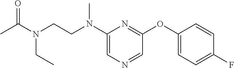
C1(N(CCN(C(C)=O)CC)C)=CN=CC(OC2=CC=C(F)C=C2)=N1
